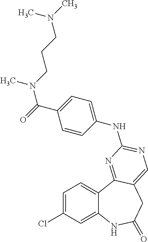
C1=C(Cl)C=C2C(=C1)C1=NC(NC3=CC=C(C(=O)N(CCCN(C)C)C)C=C3)=NC=C1CC(=O)N2
